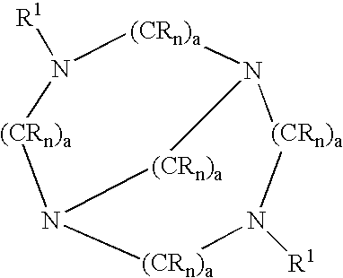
N1([R1])[(CRn)a]N2[(CRn)a]N([(CRn)a]1)[(CRn)a]N([R1])[(CRn)a]2
